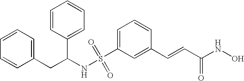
C(NS(C1=CC=CC(C=CC(NO)=O)=C1)(=O)=O)(CC1=CC=CC=C1)C1=CC=CC=C1
